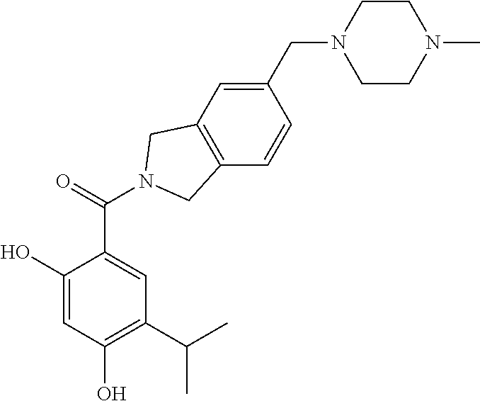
C1(O)=CC(O)=C(C(C)C)C=C1C(=O)N1CC2=C(C=CC(CN3CCN(C)CC3)=C2)C1
